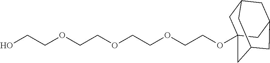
C(OC12CC3CC(CC(C1)C3)C2)COCCOCCOCCO
